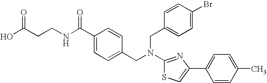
N(C1=NC(C2=CC=C(C)C=C2)=CS1)(CC1=CC=C(C(NCCC(O)=O)=O)C=C1)CC1=CC=C(Br)C=C1
